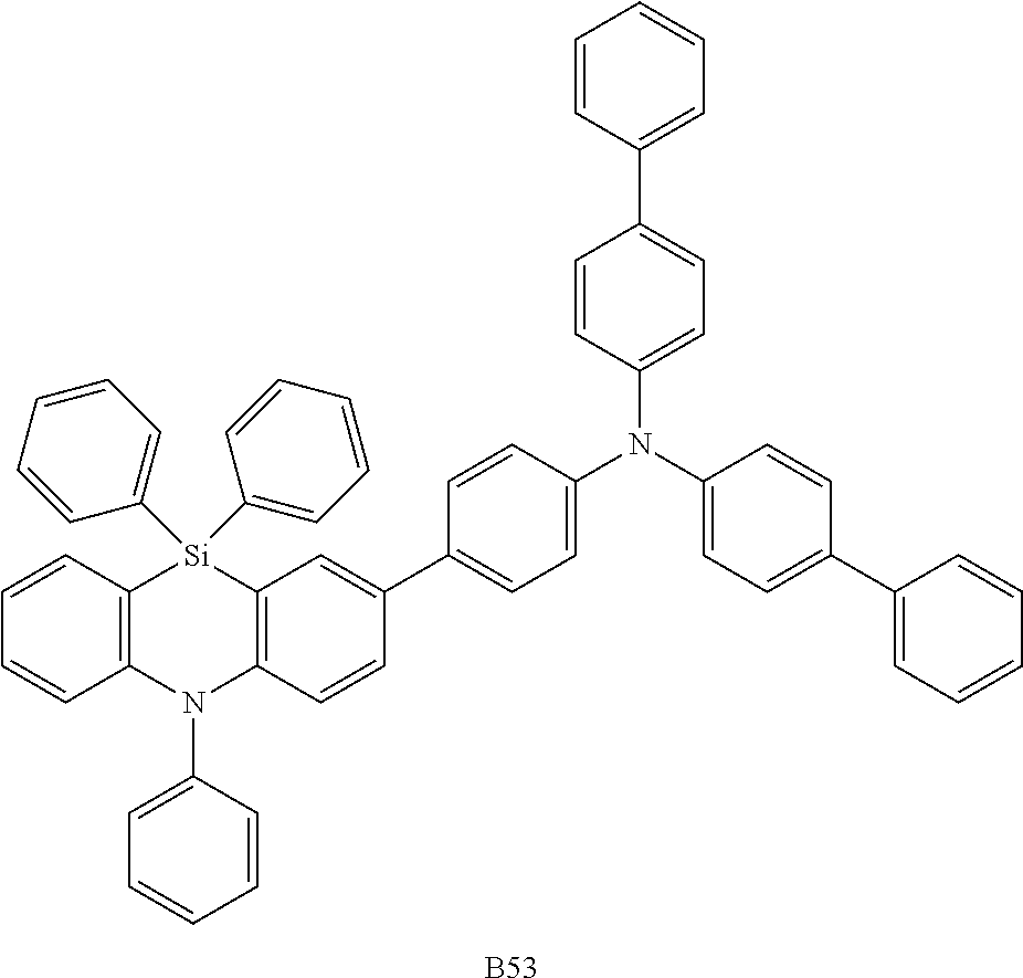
[B53].C1=CC2=C(C=C1)N(C1=CC=CC=C1)C1=C([Si]2(C2=CC=CC=C2)C2=CC=CC=C2)C=C(C2=CC=C(N(C3=CC=C(C4=CC=CC=C4)C=C3)C3=CC=C(C4=CC=CC=C4)C=C3)C=C2)C=C1
